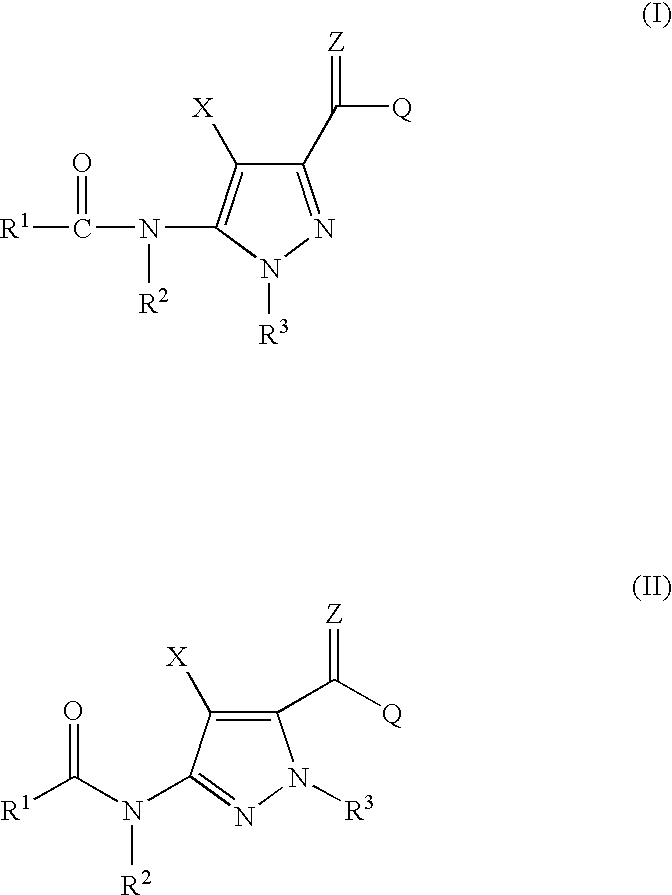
C1(C([Q])=[Z])=NN([R3])C(N(C([R1])=O)[R2])=C1[X].C1(C([Q])=[Z])=C([X])C(N(C([R1])=O)[R2])=NN1[R3]
